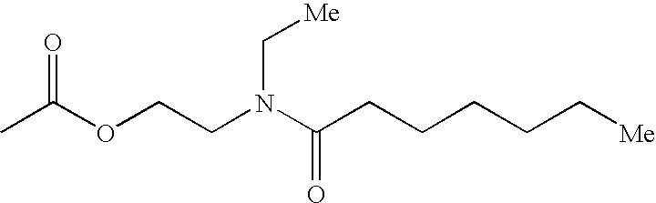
C(CCCCC[Me])(N(CCOC(C)=O)C[Me])=O
